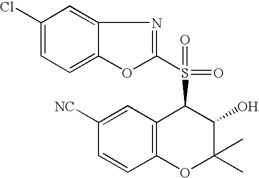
C12=C(C(S(C3=NC4=CC(Cl)=CC=C4O3)(=O)=O)C(O)C(C)(C)O1)C=C([NC])C=C2
